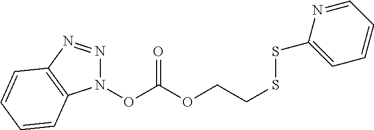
N1(OC(OCCSSC2=CC=CC=N2)=O)N=NC2=C1C=CC=C2
